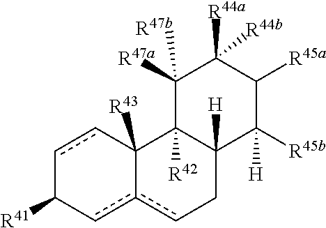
c1cC2([R43])c(cC1[R41])cCC1([H])C2([R42])C([R47a])([R47b])C([R44a])([R44b])C([R45a])C1([R45b])[H]
